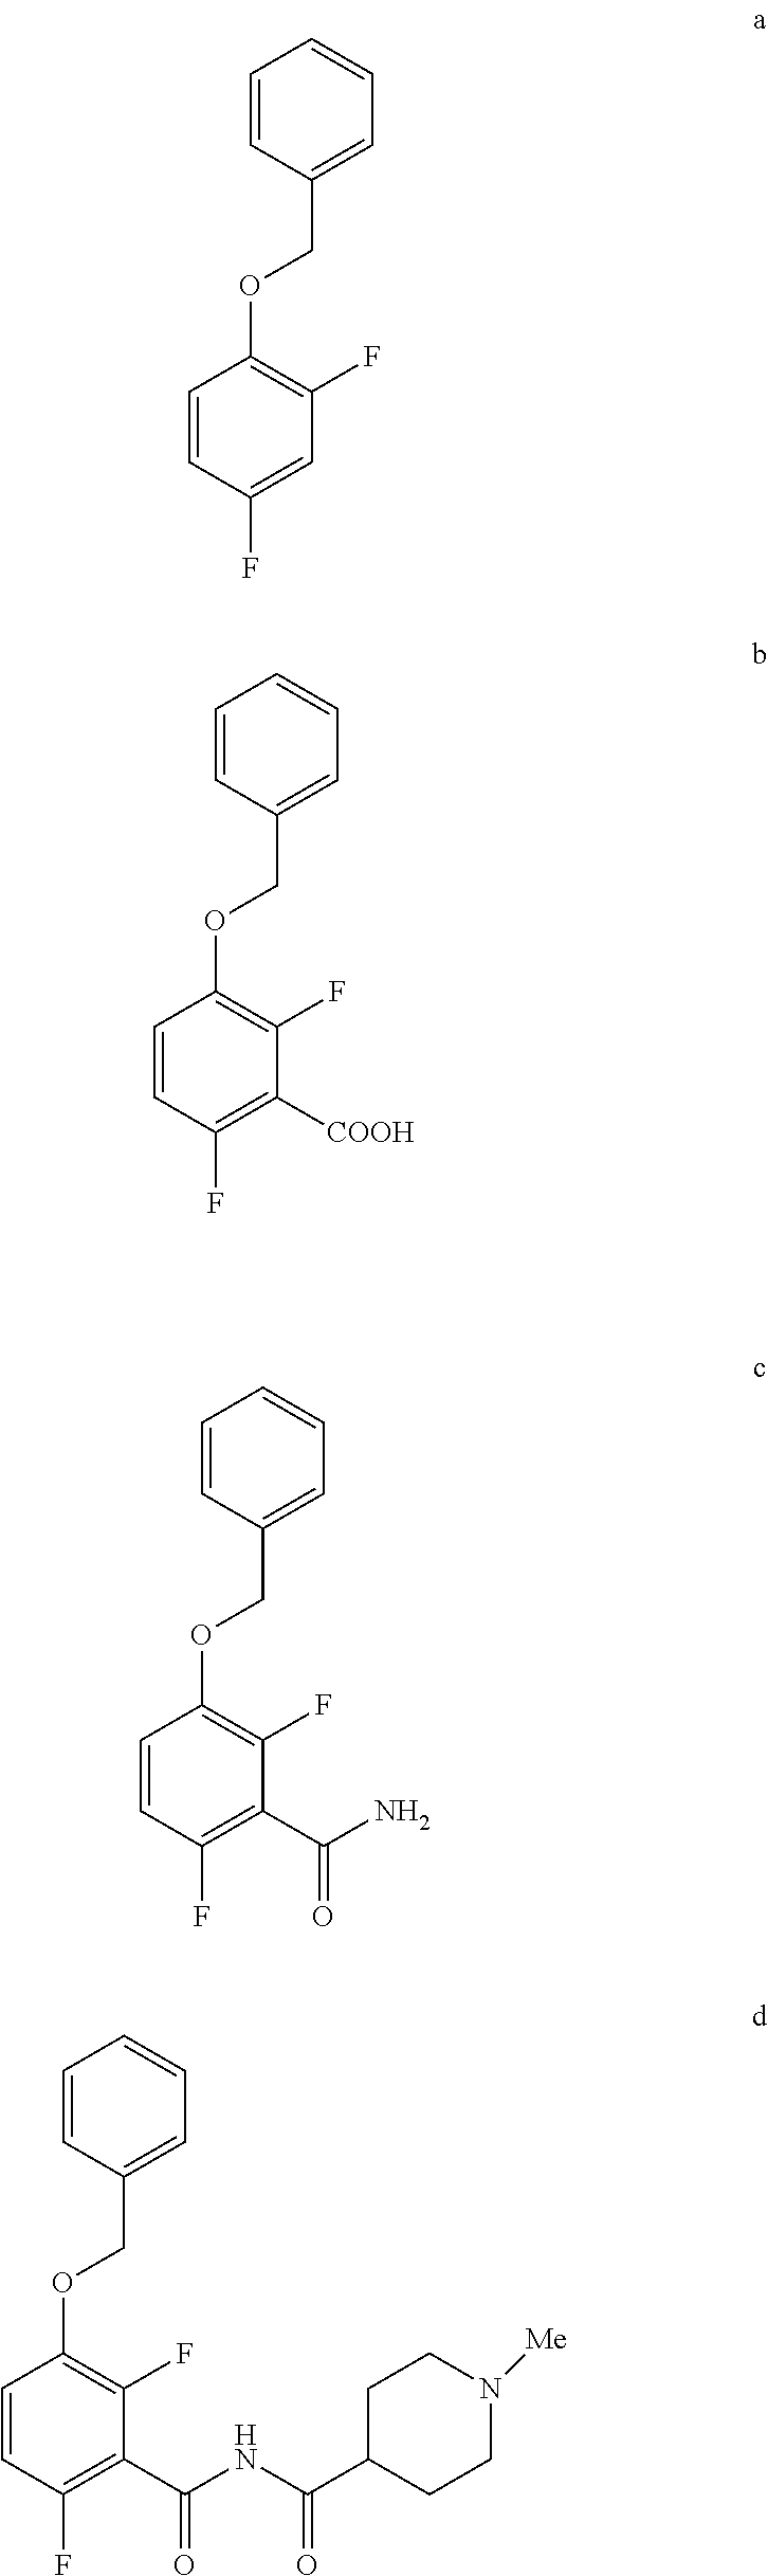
C1=CC(COC2=C(F)C=C(F)C=C2)=CC=C1.C1=CC(COC2=C(F)C([COOH])=C(F)C=C2)=CC=C1.C1=CC(COC2=C(F)C(C(N)=O)=C(F)C=C2)=CC=C1.C1=CC(COC2=C(F)C(C(NC(C3CCN([Me])CC3)=O)=O)=C(F)C=C2)=CC=C1
